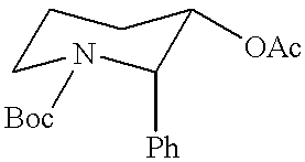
C1([Ph])C([OAc])CCCN1[Boc]
